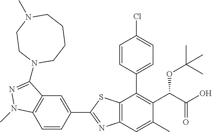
C1=CC(C2=NC3=C(S2)C(C2=CC=C(Cl)C=C2)=C(C(C(O)=O)OC(C)(C)C)C(C)=C3)=CC2=C1N(C)N=C2N1CCCCN(C)CC1
